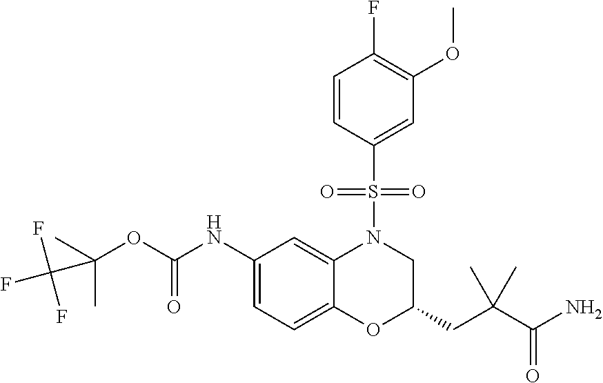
C(OC(NC1=CC=C2C(=C1)N(S(=O)(=O)C1=CC(OC)=C(F)C=C1)CC(CC(C)(C)C(N)=O)O2)=O)(C)(C)C(F)(F)F
